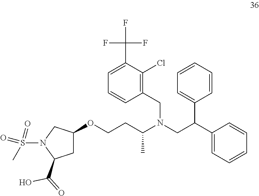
O(CCC(N(CC(C1=CC=CC=C1)C1=CC=CC=C1)CC1=C(Cl)C(C(F)(F)F)=CC=C1)C)C1CC(C(=O)O)N(S(=O)(C)=O)C1
